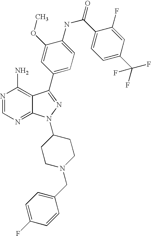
N1=CN=C2C(=C1N)C(C1=CC=C(NC(C3=CC=C(C(F)(F)F)C=C3F)=O)C(OC)=C1)=NN2C1CCN(CC2=CC=C(F)C=C2)CC1
